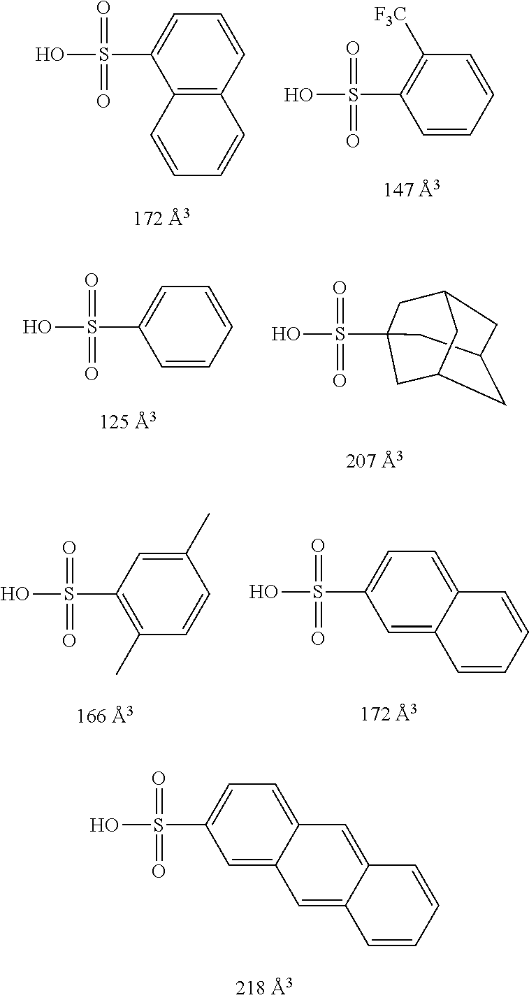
C1=CC2=C(C(S(O)(=O)=O)=C1)C=CC=C2.C1=CC=CC(S(O)(=O)=O)=C1[F3C].C1=CC=CC(S(O)(=O)=O)=C1.S(O)(=O)(=O)C12CC3CC(CC(C1)C3)C2.C1(C)=CC(S(O)(=O)=O)=C(C)C=C1.C1=C2C(=CC(S(O)(=O)=O)=C1)C=CC=C2.C1=C2C(=CC(S(O)(=O)=O)=C1)C=C1C(=C2)C=CC=C1
